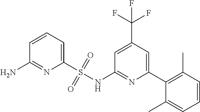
C1=C(C(F)(F)F)C=C(C2=C(C)C=CC=C2C)N=C1NS(C1=CC=CC(N)=N1)(=O)=O
